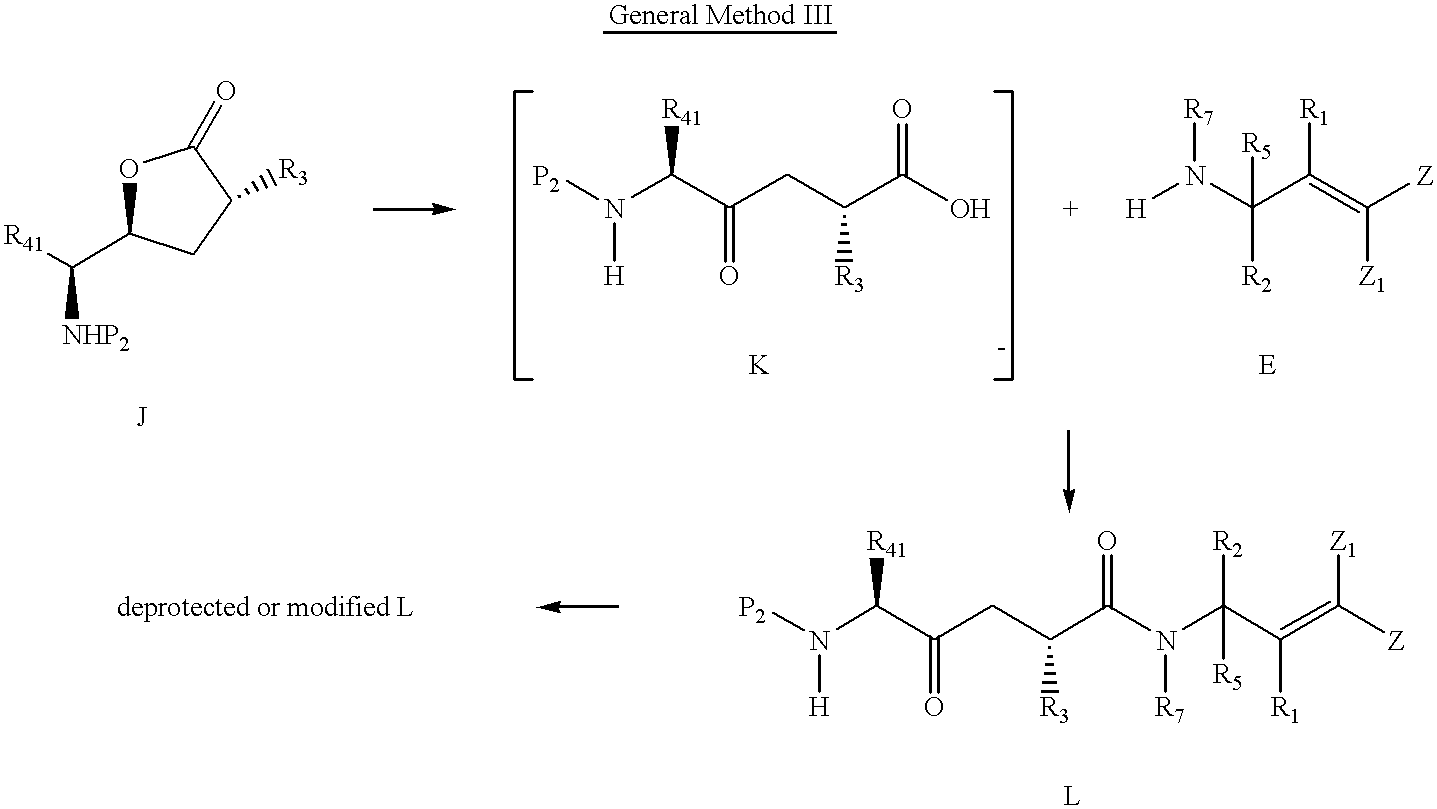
C(C1OC(=O)C([R3])C1)([NHP2])[R41].[P2]N(C(C(=O)CC([R3])C(O)=O)[R41])[H].[H]N(C([R2])(C(=C([Z1])[Z])[R1])[R5])[R7].[P2]N(C(C(=O)CC([R3])C(N([R7])C(C(=C([Z])[Z1])[R1])([R2])[R5])=O)[R41])[H].[deprotected or modified L]
